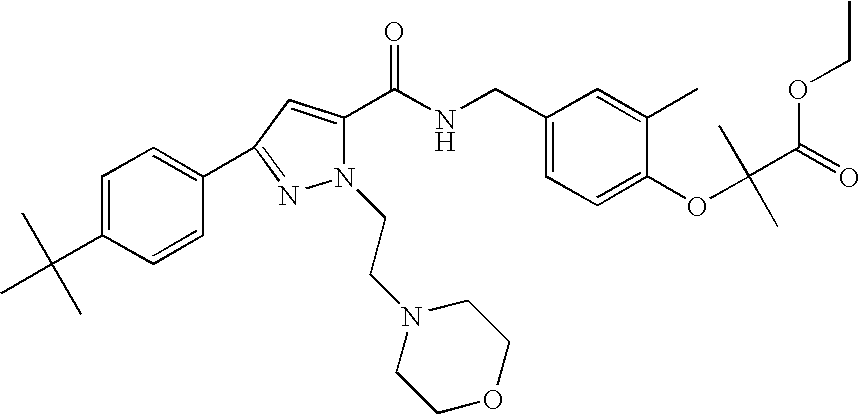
C1=C(C(C)(C)C)C=CC(C2=NN(CCN3CCOCC3)C(C(NCC3=CC=C(OC(C(=O)OCC)(C)C)C(C)=C3)=O)=C2)=C1
